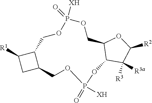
C12C([R3])([R3a])C([R2])OC1COP([XH])(=O)OCC1C([R1])CC1COP(=O)([XH])O2
